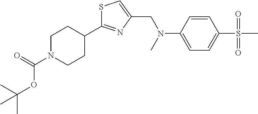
C1(C2=NC(CN(C3=CC=C(S(C)(=O)=O)C=C3)C)=CS2)CCN(C(=O)OC(C)(C)C)CC1
